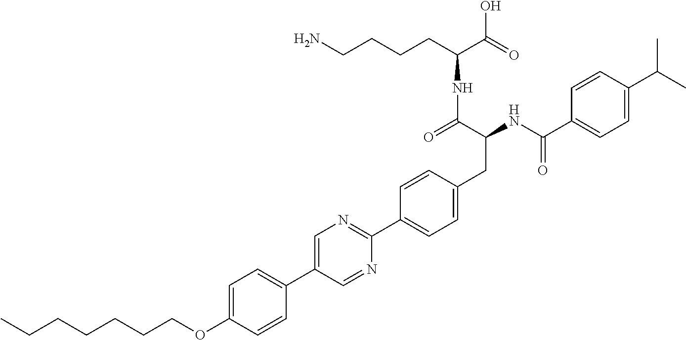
CCCCCCCOC1=CC=C(C2=CN=C(C3=CC=C(CC(NC(C4=CC=C(C(C)C)C=C4)=O)C(=O)NC(CCCCN)C(O)=O)C=C3)N=C2)C=C1
